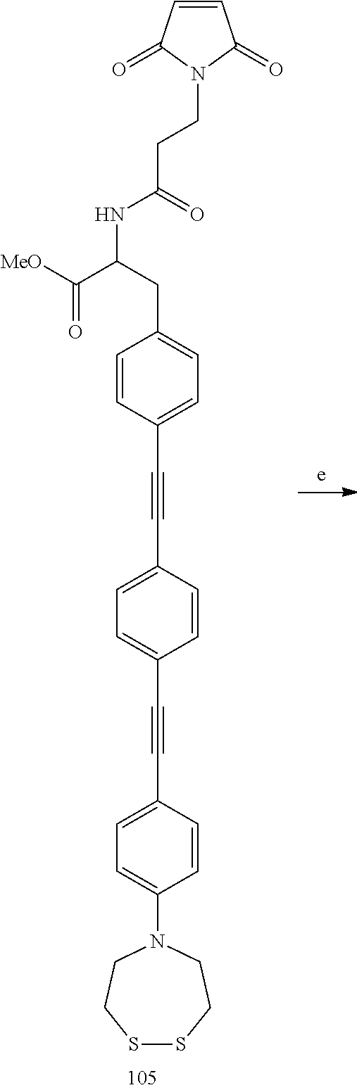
C1=CC(C#CC2=CC=C(C#CC3=CC=C(N4CCSSCC4)C=C3)C=C2)=CC=C1CC(NC(CCN1C(=O)C=CC1=O)=O)C([MeO])=O
